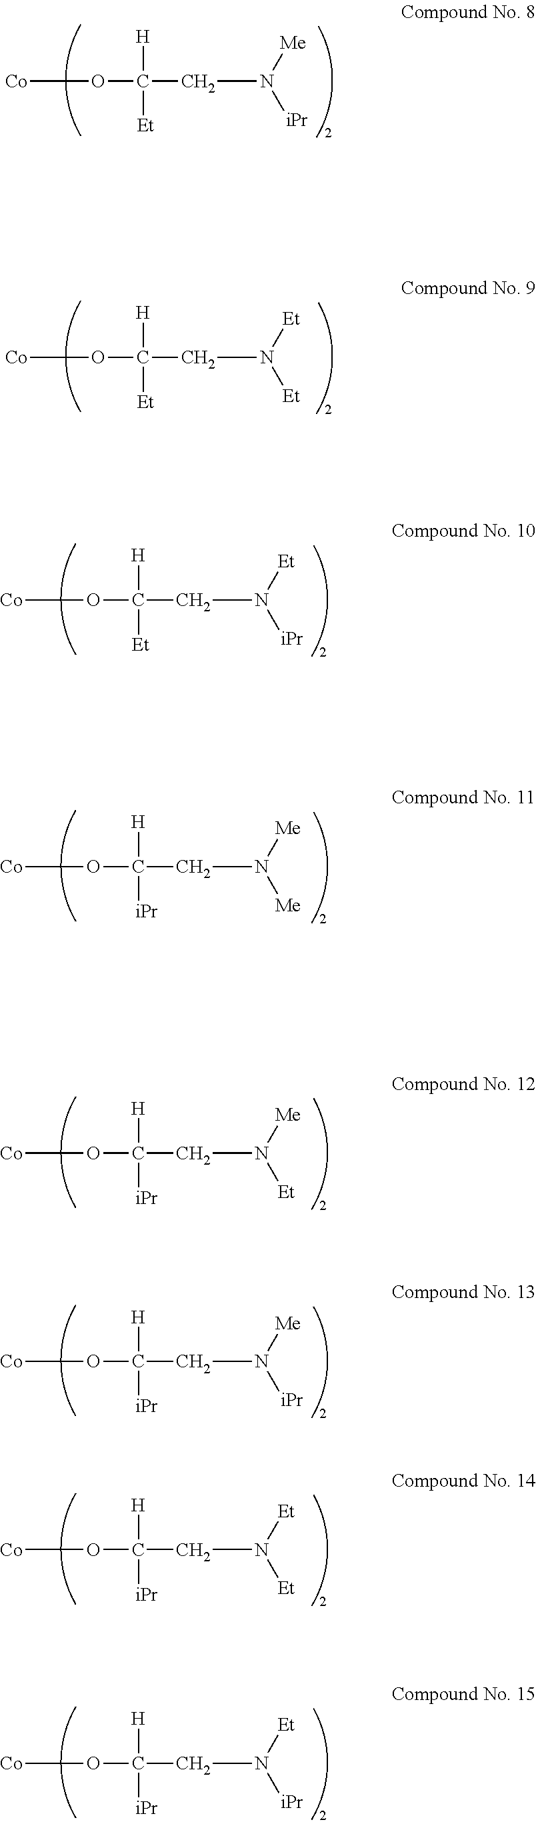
[Co]OC([H])([Et])CN([Me])[iPr].[Co]OC([H])([Et])CN([Et])[Et].[Co]OC([H])([Et])CN([Et])[iPr].[Co]OC([H])([iPr])CN([Me])[Me].[Co]OC([H])([iPr])CN([Me])[Et].[Co]OC([H])([iPr])CN([Me])[iPr].[Co]OC([H])([iPr])CN([Et])[Et].[Co]OC([H])([iPr])CN([Et])[iPr]
